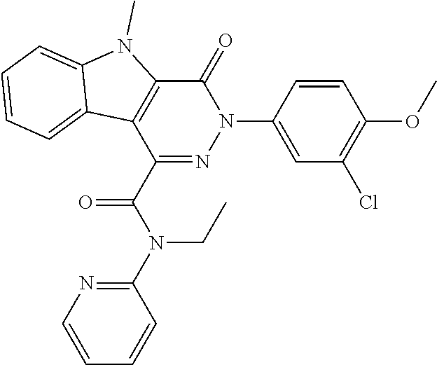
C1(=O)C2=C(C(C(N(CC)C3=NC=CC=C3)=O)=NN1C1=CC(Cl)=C(OC)C=C1)C1=CC=CC=C1N2C
